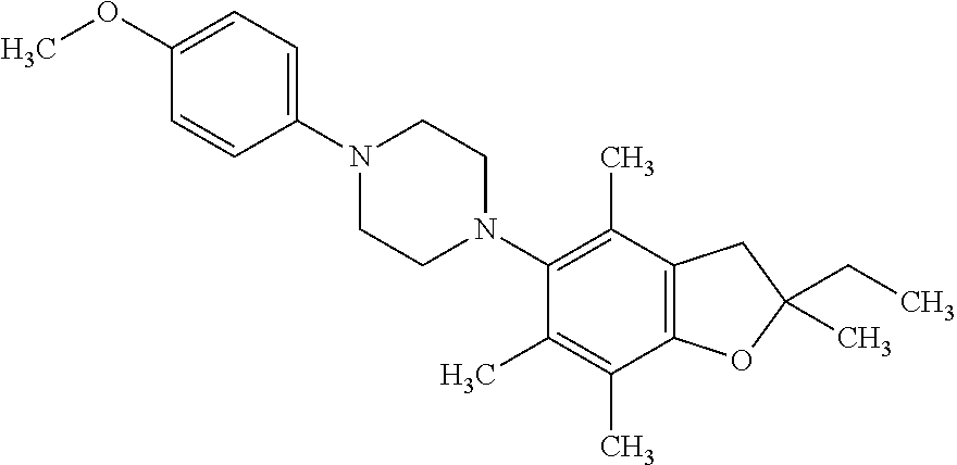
C1(OC)=CC=C(N2CCN(C3=C(C)C4=C(C(C)=C3C)OC(CC)(C)C4)CC2)C=C1
